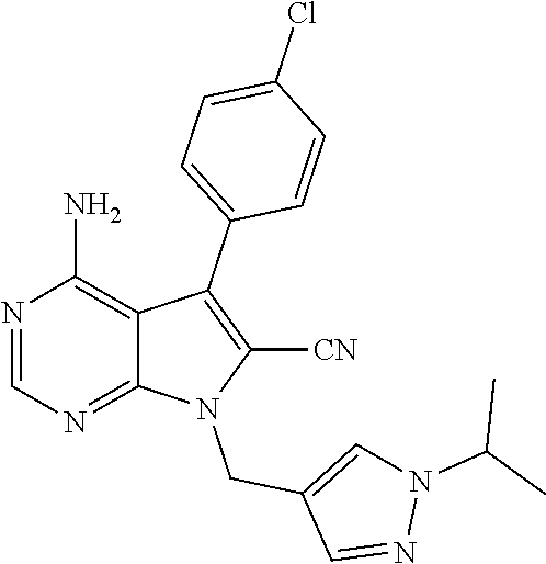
N1=CN=C2C(=C1N)C(C1=CC=C(Cl)C=C1)=C([CN])N2CC1=CN(C(C)C)N=C1
